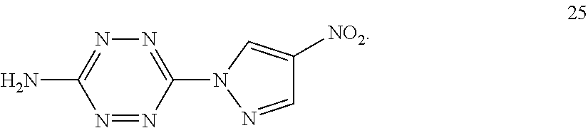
N1=C(N)N=NC(N2N=CC([NO2])=C2)=N1
